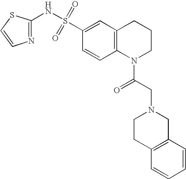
C1(NS(C2=CC3=C(C=C2)N(C(CN2CCC4=C(C2)C=CC=C4)=O)CCC3)(=O)=O)=NC=CS1
